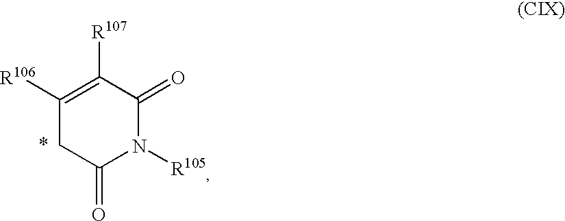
C1C([R106])=C([R107])C(=O)N([R105])C1=O
